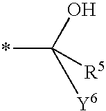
*C(O)([Y6])[R5]
